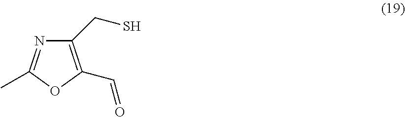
C1(CS)=C(C=O)OC(C)=N1
